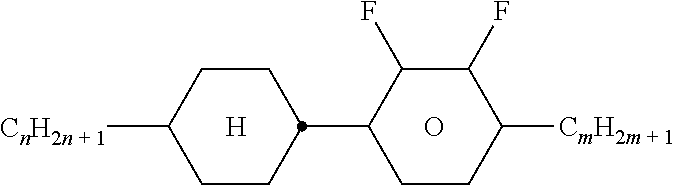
C1CC(C2CCC([CmH2m + 1])C(F)C2F)CCC1[CnH2n + 1].[H].O
